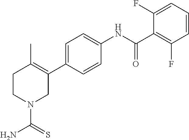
C1=C(C2=C(C)CCN(C(N)=S)C2)C=CC(NC(C2=C(F)C=CC=C2F)=O)=C1
